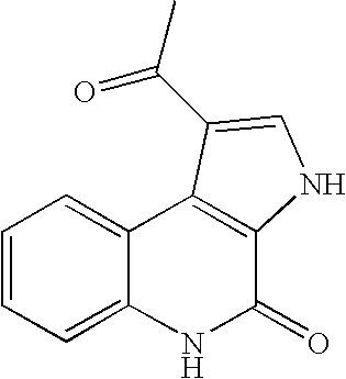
C1=CC=C2C(=C1)C1=C(C(=O)N2)NC=C1C(C)=O
